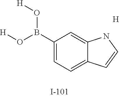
C1(B(O[H])O[H])=CC=C2C(=C1)NC=C2.[H]
